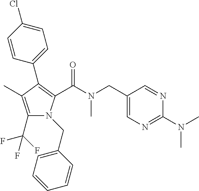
C1(C2=C(C(=O)N(CC3=CN=C(N(C)C)N=C3)C)N(CC3=CC=CC=C3)C(C(F)(F)F)=C2C)=CC=C(Cl)C=C1
